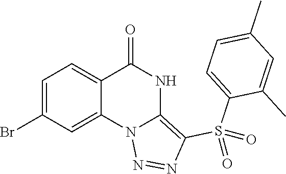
C1(Br)=CC=C2C(=C1)N1C(=C(S(C3=CC=C(C)C=C3C)(=O)=O)N=N1)NC2=O
